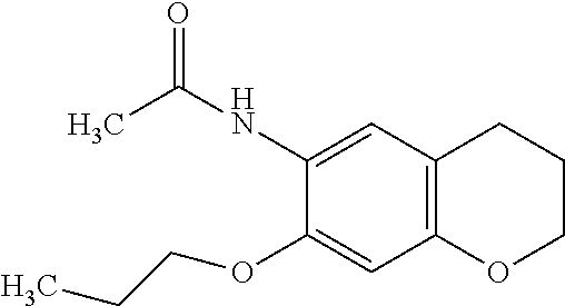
C1(NC(C)=O)=CC2=C(C=C1OCCC)OCCC2
